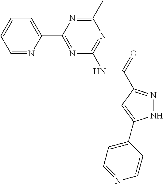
C1=NC(C2=NC(NC(=O)C3=NNC(C4=CC=NC=C4)=C3)=NC(C)=N2)=CC=C1
